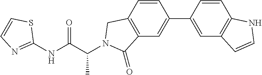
C1(NC(C(C)N2CC3=C(C=C(C4=CC5=C(C=C4)NC=C5)C=C3)C2=O)=O)=NC=CS1
